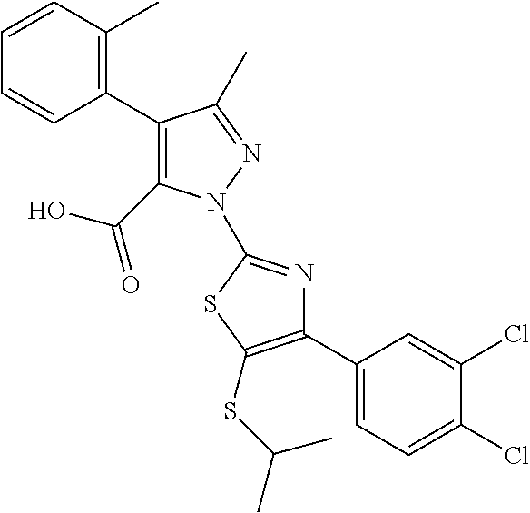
C1(C2=C(C)C=CC=C2)=C(C(=O)O)N(C2=NC(C3=CC=C(Cl)C(Cl)=C3)=C(SC(C)C)S2)N=C1C
